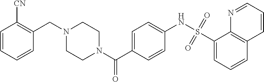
C(N1CCN(C(C2=CC=C(NS(C3=CC=CC4=C3N=CC=C4)(=O)=O)C=C2)=O)CC1)C1=C([CN])C=CC=C1
